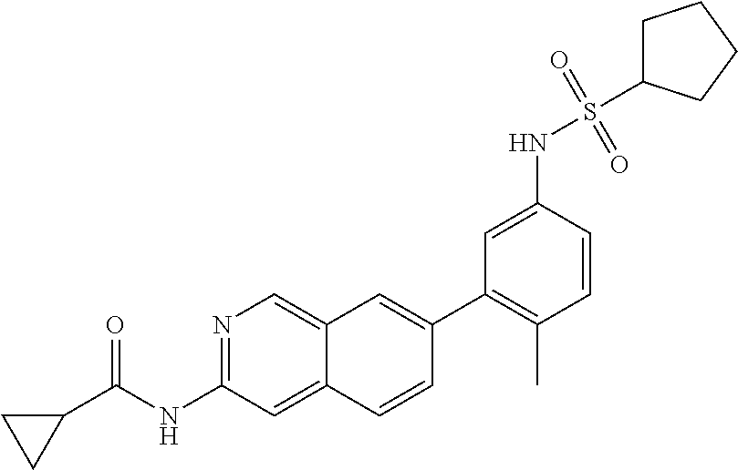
C1(C2=C(C)C=CC(NS(=O)(C3CCCC3)=O)=C2)=CC2=CN=C(NC(=O)C3CC3)C=C2C=C1
